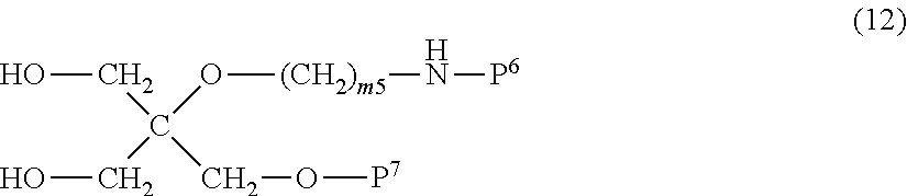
C(C(O[(CH2)m5]N[P6])(CO)CO[P7])O
